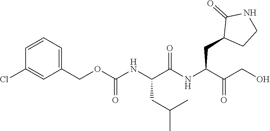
C1(COC(NC(C(NC(C(CO)=O)CC2CCNC2=O)=O)CC(C)C)=O)=CC=CC(Cl)=C1
